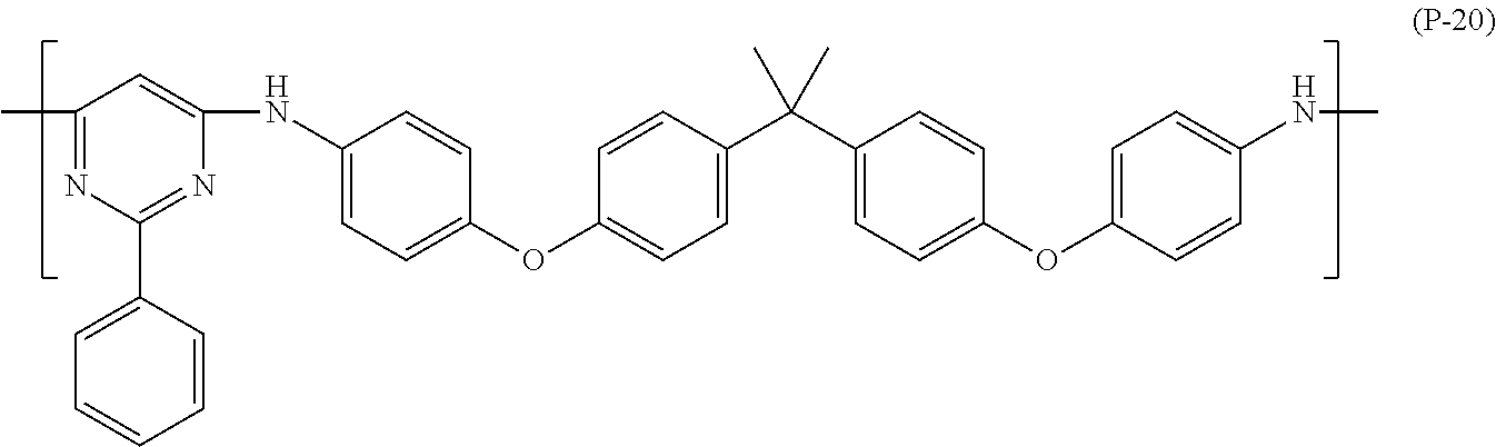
C1(C)=NC(C2=CC=CC=C2)=NC(NC2=CC=C(OC3=CC=C(C(C4=CC=C(OC5=CC=C(NC)C=C5)C=C4)(C)C)C=C3)C=C2)=C1
